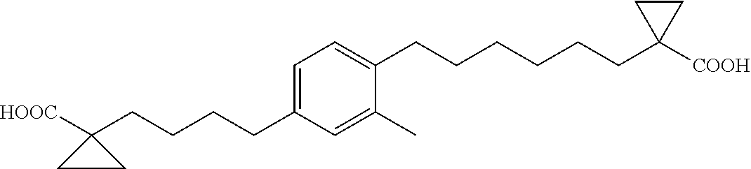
C1=C(CCCCCCC2([COOH])CC2)C(C)=CC(CCCCC2([HOOC])CC2)=C1
